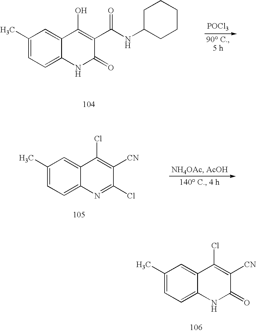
C1(C)=CC=C2C(=C1)C(O)=C(C(NC1CCCCC1)=O)C(=O)N2.[POCl3].C1(C)=CC=C2C(=C1)C(Cl)=C([CN])C(Cl)=N2.C1(C)=CC=C2C(=C1)C(Cl)=C([CN])C(=O)N2
